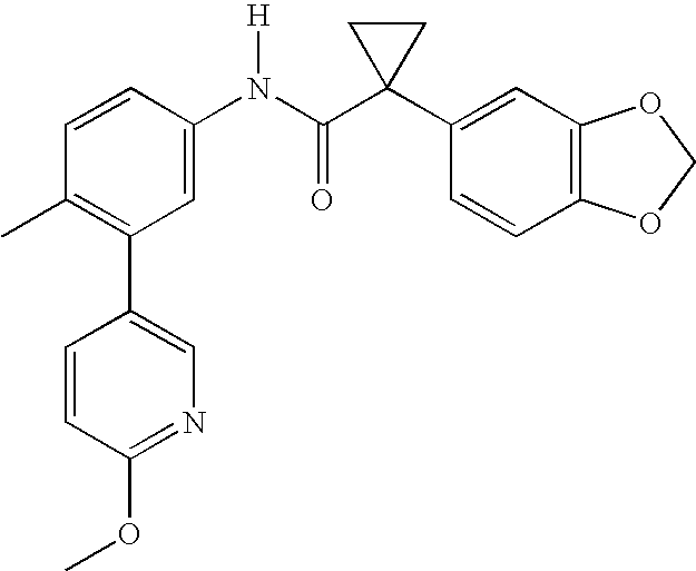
C1=CC(N(C(C2(C3=CC4=C(C=C3)OCO4)CC2)=O)[H])=CC(C2=CN=C(OC)C=C2)=C1C
